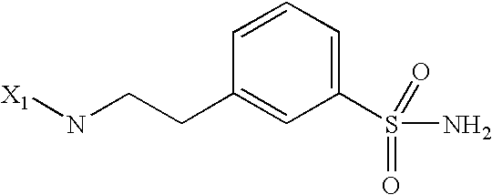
[X1]NCCC1=CC(S(N)(=O)=O)=CC=C1
